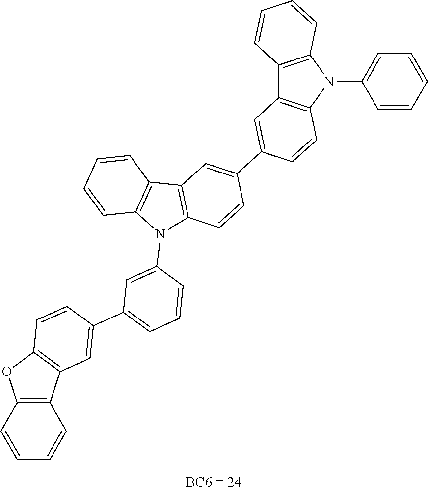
C12=C(C3=C(O1)C=CC(C1=CC=CC(N4C5=C(C6=C4C=CC=C6)C=C(C4=CC6=C(C=C4)N(C4=CC=CC=C4)C4=C6C=CC=C4)C=C5)=C1)=C3)C=CC=C2
